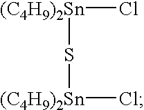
[(C4H9)2Sn](S[(C4H9)2Sn]Cl)Cl
